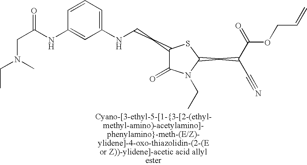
C1(CCNC2=CC=CC(NC(CN(CC)C)=O)=C2)C(=O)N(CC)C(CC(C(=O)OCC=C)C#N)S1
